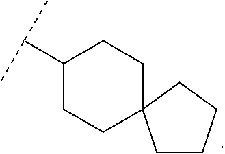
C1CCCC12CCC(C(C)C)CC2
